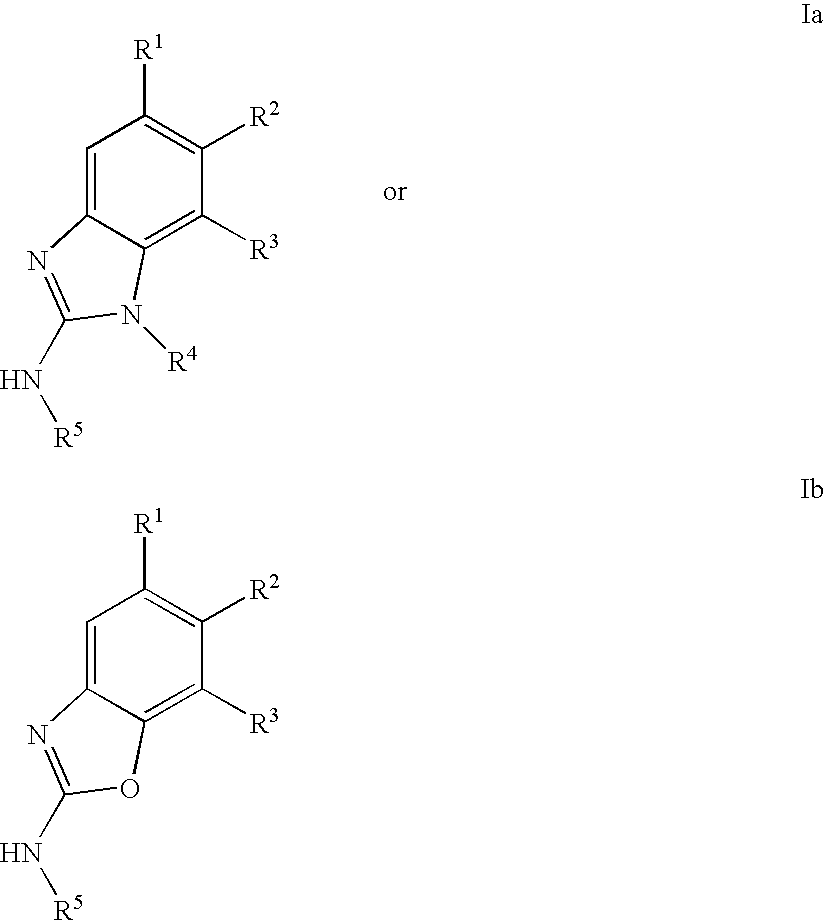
C1=C2C(=C([R3])C([R2])=C1[R1])N([R4])C(N[R5])=N2.C1=C2C(=C([R3])C([R2])=C1[R1])OC(N[R5])=N2
